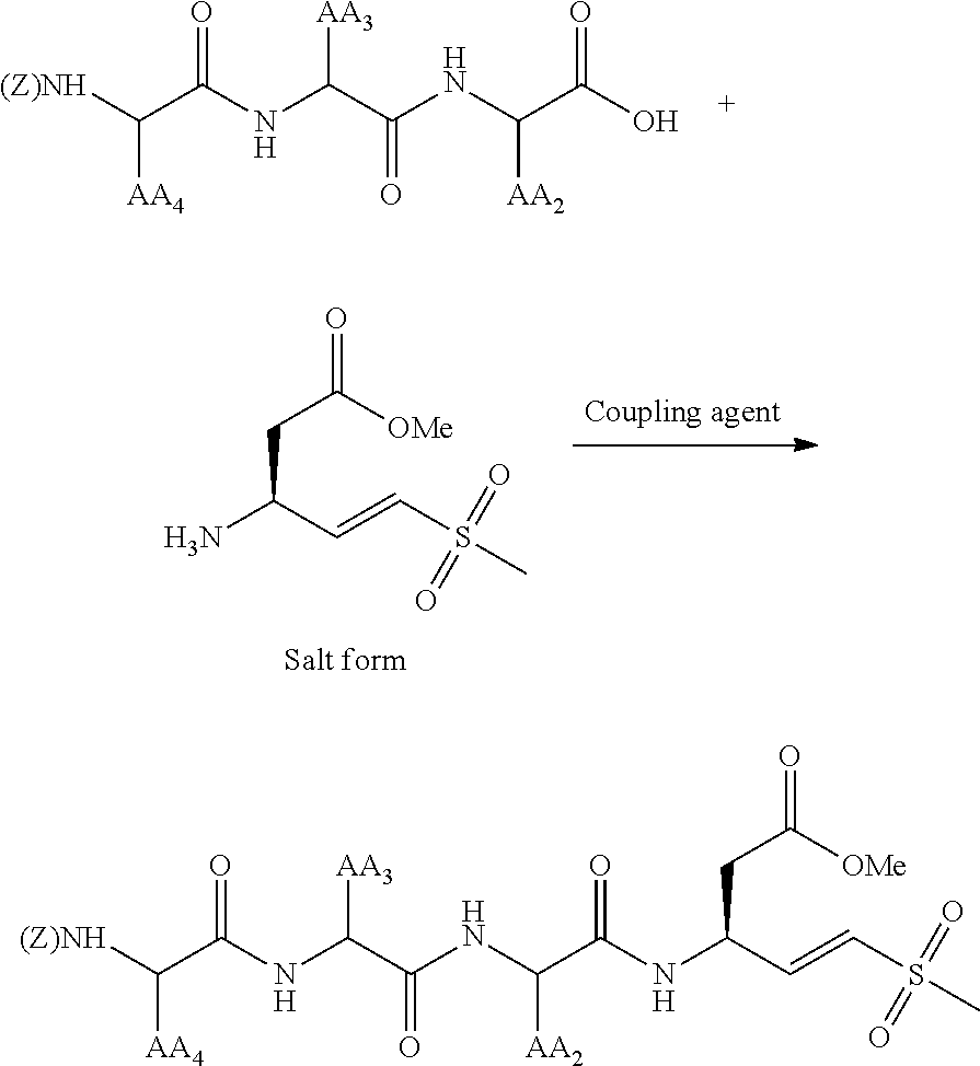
[(Z)NH]C(C(NC(C(NC(C(O)=O)[AA2])=O)[AA3])=O)[AA4].NC(C=CS(C)(=O)=O)CC(=O)[OMe].[(Z)NH]C(C(NC(C(NC(C(=O)NC(C=CS(C)(=O)=O)CC(=O)[OMe])[AA2])=O)[AA3])=O)[AA4]
